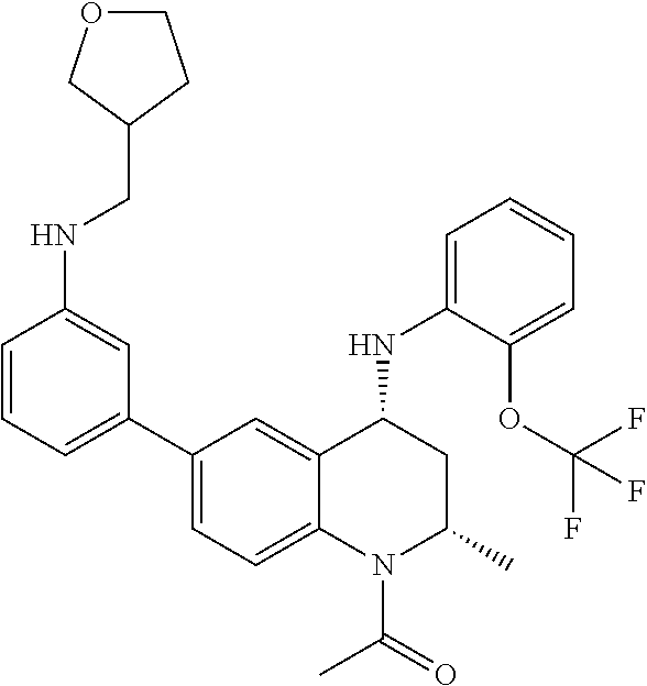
C1(NC2CC(C)N(C(C)=O)C3=CC=C(C4=CC=CC(NCC5CCOC5)=C4)C=C23)=CC=CC=C1OC(F)(F)F
